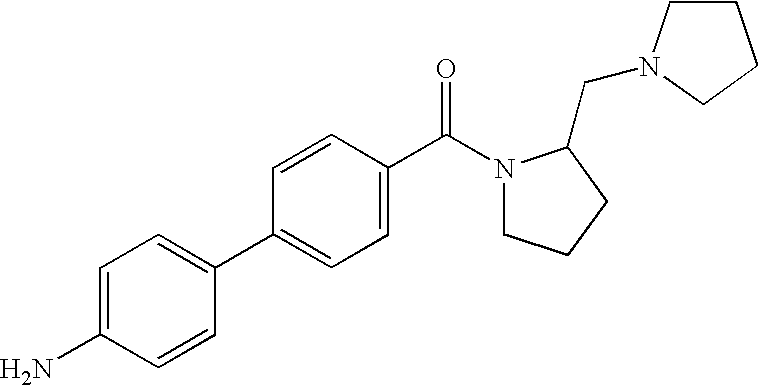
C1=C(N)C=CC(C2=CC=C(C(N3CCCC3CN3CCCC3)=O)C=C2)=C1
